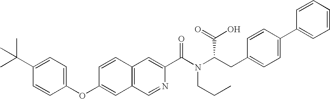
C1=CC2=C(C=C1OC1=CC=C(C(C)(C)C)C=C1)C=NC(C(N(C(CC1=CC=C(C3=CC=CC=C3)C=C1)C(O)=O)CCC)=O)=C2
